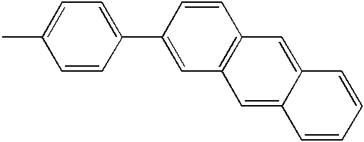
CC1=CC=C(C2=CC3=C(C=C2)C=C2C(=C3)C=CC=C2)C=C1
